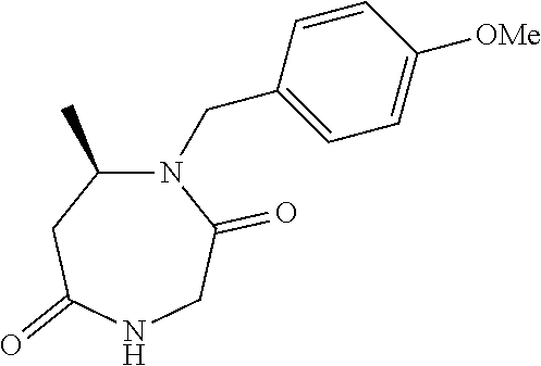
C1=CC(CN2C(C)CC(=O)NCC2=O)=CC=C1[OMe]
